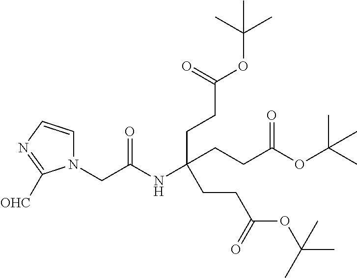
N1(CC(NC(CCC(OC(C)(C)C)=O)(CCC(OC(C)(C)C)=O)CCC(OC(C)(C)C)=O)=O)C=CN=C1[OHC]
